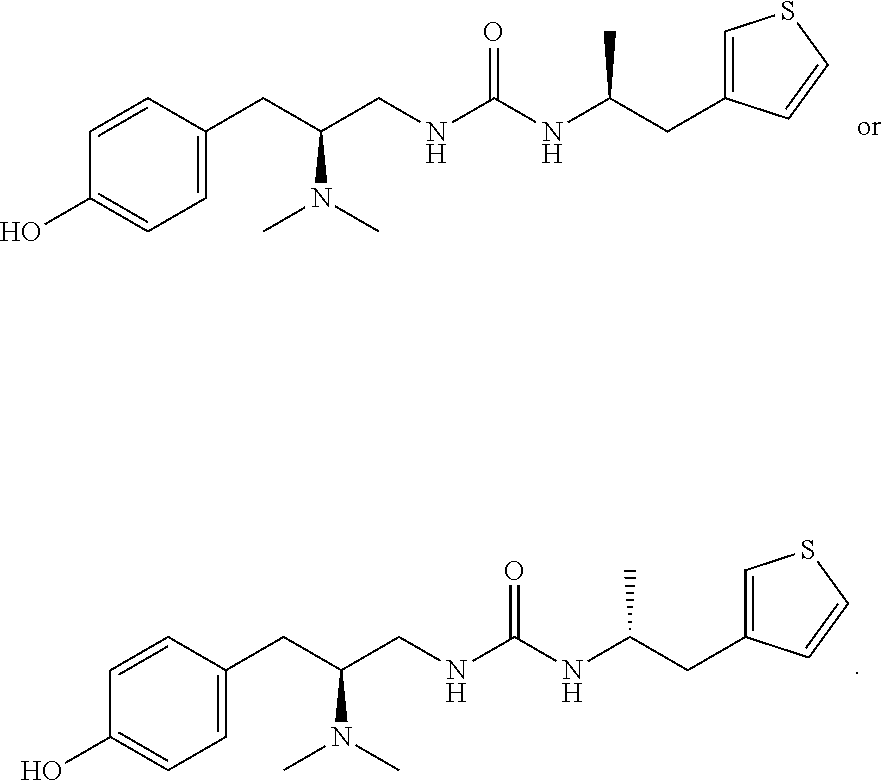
C1=CC(CC(CNC(NC(CC2=CSC=C2)C)=O)N(C)C)=CC=C1O.C1=CC(CC(CNC(NC(CC2=CSC=C2)C)=O)N(C)C)=CC=C1O
